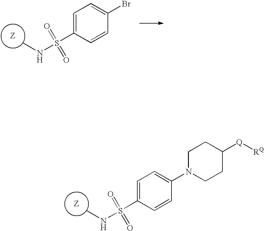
CNS(C1=CC=C(N2CCC([Q][RQ])CC2)C=C1)(=O)=O.CNS(C1=CC=C(Br)C=C1)(=O)=O
